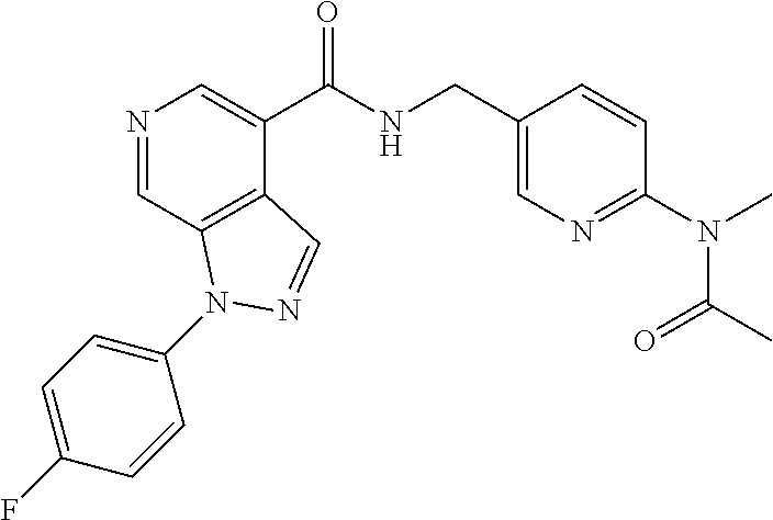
N1=CC2=C(C(C(NCC3=CN=C(N(C(=O)C)C)C=C3)=O)=C1)C=NN2C1=CC=C(F)C=C1
